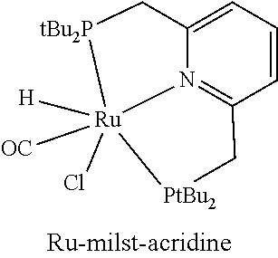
C12=CC=CC3=N1[Ru](Cl)([H])([OC])([PtBu2]C3)[tBu2P]C2
